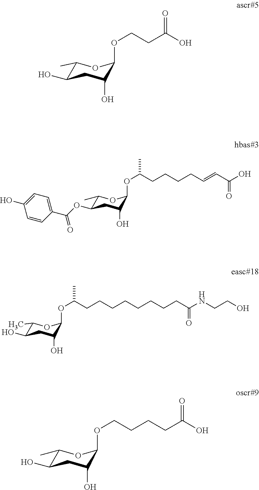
C1(C)C(O)CC(O)C(OCCC(O)=O)O1.C1(C)C(OC(=O)C2=CC=C(O)C=C2)CC(O)C(OC(CCCCC=CC(O)=O)C)O1.C1(C)C(O)CC(O)C(OC(CCCCCCCCC(NCCO)=O)C)O1.C1(C)C(O)CC(O)C(OCCCCC(O)=O)O1
